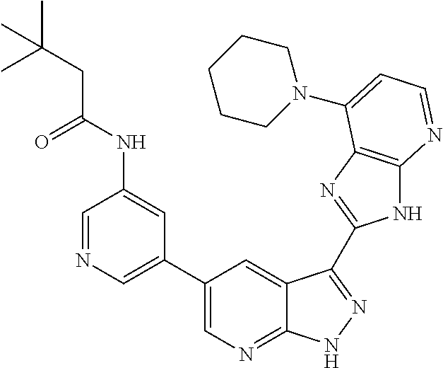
C1=NC=C(C2=CN=C3C(=C2)C(C2=NC4=C(N2)N=CC=C4N2CCCCC2)=NN3)C=C1NC(CC(C)(C)C)=O
